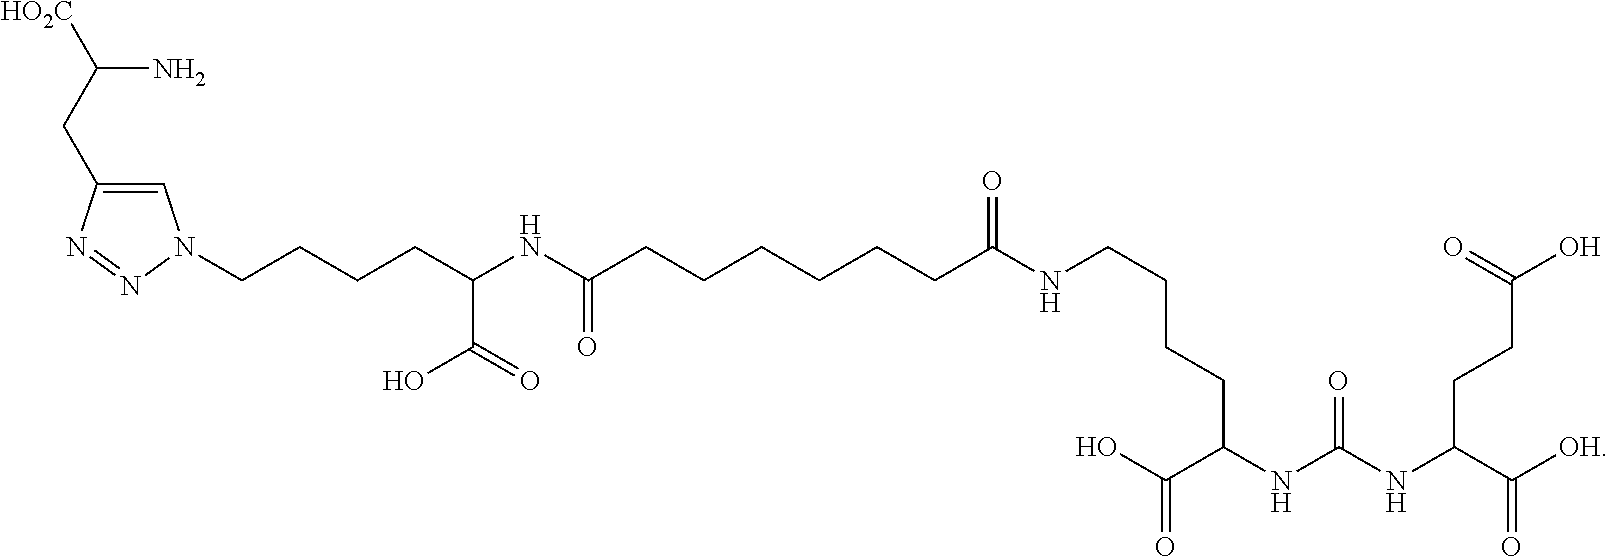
C1=C(CC([HO2C])N)N=NN1CCCCC(NC(CCCCCCC(NCCCCC(C(O)=O)NC(NC(C([OH])=O)CCC(=O)O)=O)=O)=O)C(O)=O
